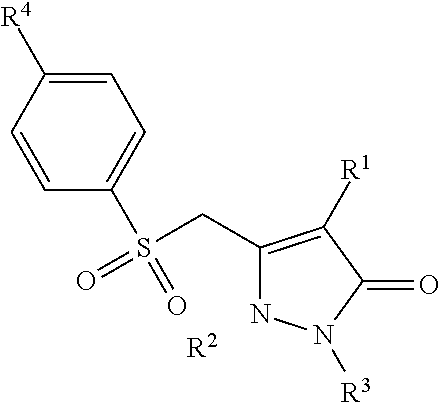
C1=C(S(CC2=C([R1])C(=O)N([R3])N2)(=O)=O)C=CC([R4])=C1.[R2]
